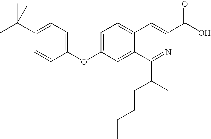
C1=C2C(=CC(OC3=CC=C(C(C)(C)C)C=C3)=C1)C(C(CCCC)CC)=NC(C(O)=O)=C2
